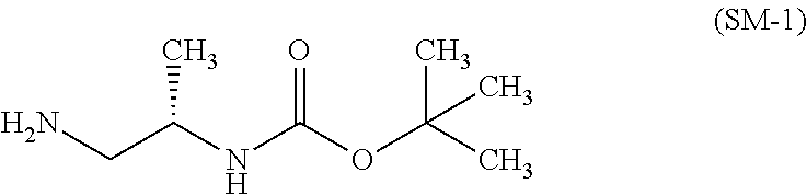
C(C(NC(OC(C)(C)C)=O)C)N
